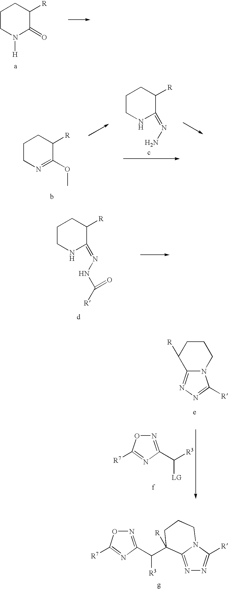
C1CN([H])C(=O)C([R])C1.C1CN=C(OC)C([R])C1.C1CNC(=NN)C([R])C1.C1CNC(=NNC([R])=O)C([R])C1.N12C(=NN=C1[R])C([R])CCC2.N1=C(C([R3])[LG])N=C([R7])O1.N1=C(C([R3])C2([R])C3=NN=C([R])N3CCC2)N=C([R7])O1
